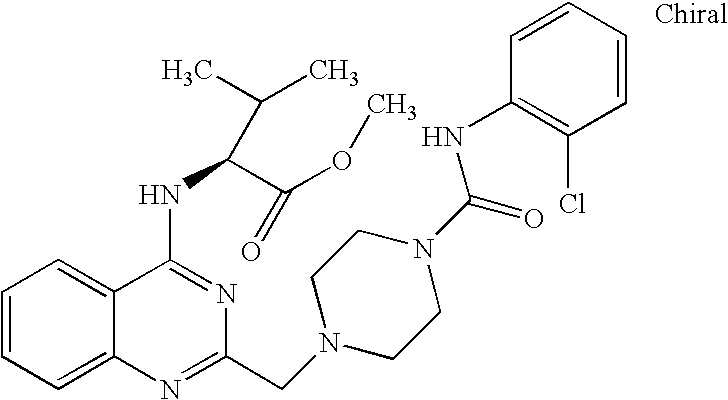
C1=CC=C2C(=C1)C(NC(C(OC)=O)C(C)C)=NC(CN1CCN(C(=O)NC3=C(Cl)C=CC=C3)CC1)=N2
